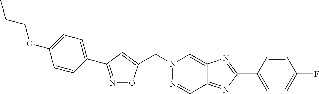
C(N1N=CC2=NC(C3=CC=C(F)C=C3)=NC2=C1)C1=CC(C2=CC=C(OCCC)C=C2)=NO1
